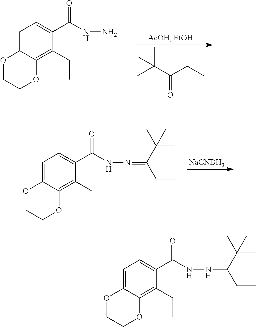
C1=C2C(=C(CC)C(C(NN)=O)=C1)OCCO2.CC(C(CC)=O)(C)C.[NaCNBH3].C1=C2C(=C(CC)C(C(NN=C(CC)C(C)(C)C)=O)=C1)OCCO2.C1=C2C(=C(CC)C(C(NNC(CC)C(C)(C)C)=O)=C1)OCCO2
